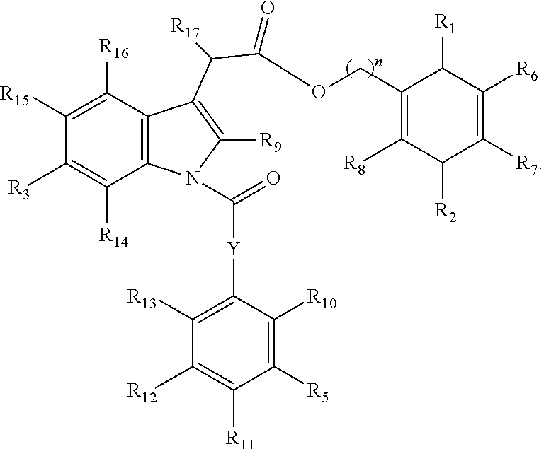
C12=C(C([R16])=C([R15])C([R3])=C1[R14])C(C(C(OCC1=C([R8])C([R2])C([R7])=C([R6])C1[R1])=O)[R17])=C([R9])N2C(=O)[Y]C1=C([R13])C([R12])=C([R11])C([R5])=C1[R10]
